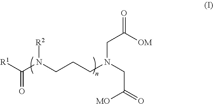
[R1]C(=O)N(CCCN(CC(=O)[MO])CC(=O)[OM])[R2]
